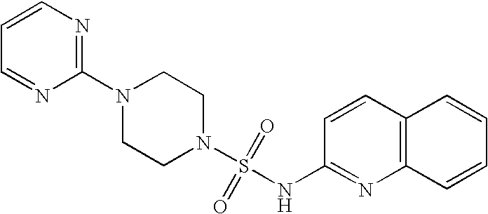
N1(C2=NC=CC=N2)CCN(S(=O)(=O)NC2=NC3=C(C=C2)C=CC=C3)CC1
